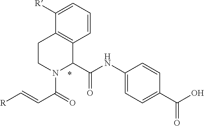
[R]C=CC(=O)N1C(C(NC2=CC=C(C(O)=O)C=C2)=O)C2=C(CC1)C([R])=CC=C2
